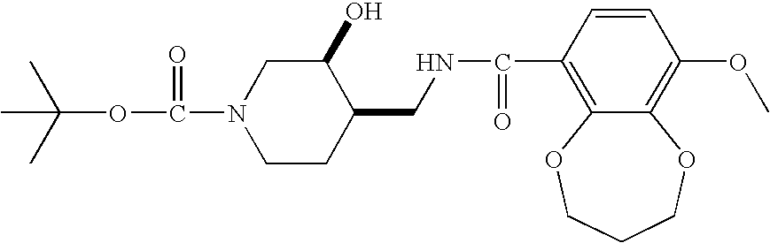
CC(OC(=O)N1CCC(CNC(C2=C3C(=C(OC)C=C2)OCCCO3)=O)C(O)C1)(C)C
